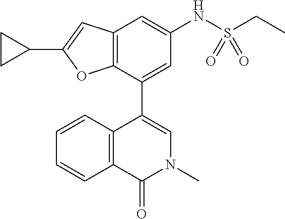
C12=C(C(C3=CN(C)C(=O)C4=C3C=CC=C4)=CC(NS(CC)(=O)=O)=C1)OC(C1CC1)=C2
